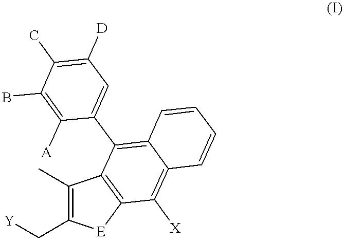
C1(C)=C(C[Y])[E]C2=C1C(C1=CC([D])=C(C)C(B)=C1[A])=C1C(=C2[X])C=CC=C1
